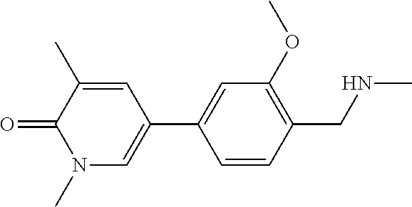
O=C1C(C)=CC(C2=CC(OC)=C(CNC)C=C2)=CN1C
